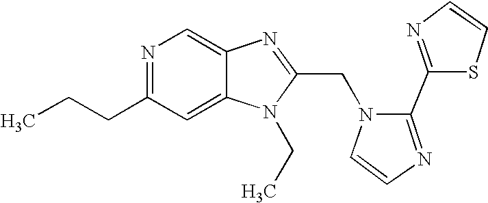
C12=CC(CCC)=NC=C1N=C(CN1C=CN=C1C1=NC=CS1)N2CC
